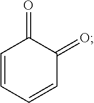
C1=CC=CC(=O)C1=O
